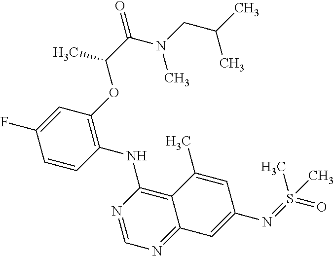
C1=CC(NC2=C3C(=NC=N2)C=C(N=S(=O)(C)C)C=C3C)=C(OC(C(N(CC(C)C)C)=O)C)C=C1F
